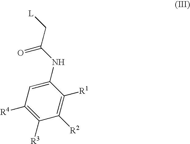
C1(NC(C[L])=O)=CC([R4])=C([R3])C([R2])=C1[R1]
